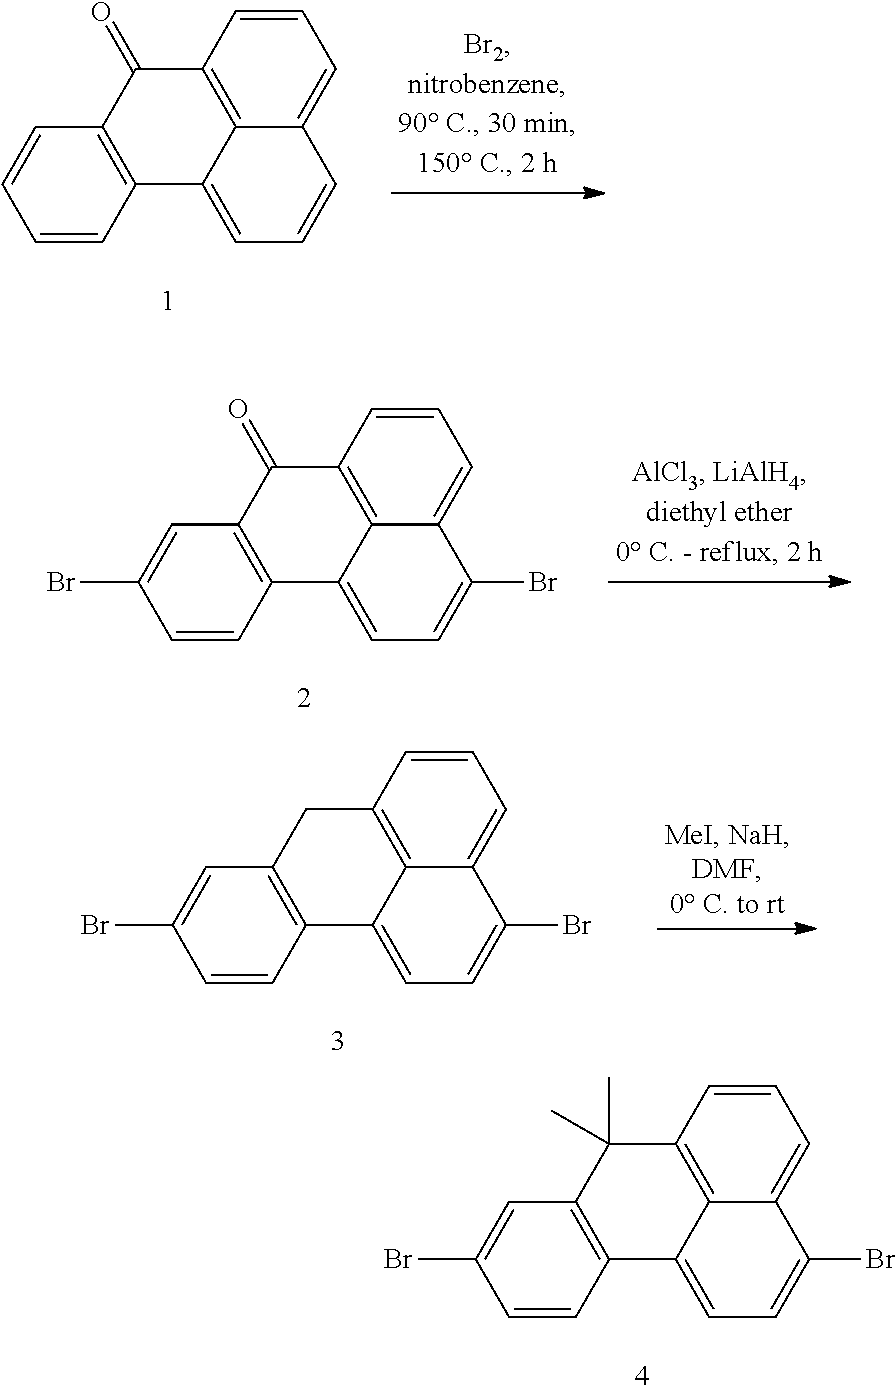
C1=CC2=C3C(=C1)C(Br)=CC=C3C1=C(C2(C)C)C=C(Br)C=C1.C1=CC2=C3C(=C1)C=CC=C3C1=C(C2=O)C=CC=C1.C1=CC2=C3C(=C1)C(Br)=CC=C3C1=C(C2=O)C=C(Br)C=C1.C1=CC2=C3C(=C1)C(Br)=CC=C3C1=C(C2)C=C(Br)C=C1
